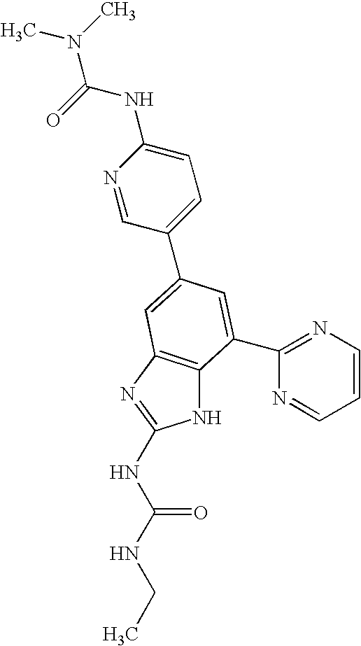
N1C2=C(N=C1NC(NCC)=O)C=C(C1=CC=C(NC(N(C)C)=O)N=C1)C=C2C1=NC=CC=N1
